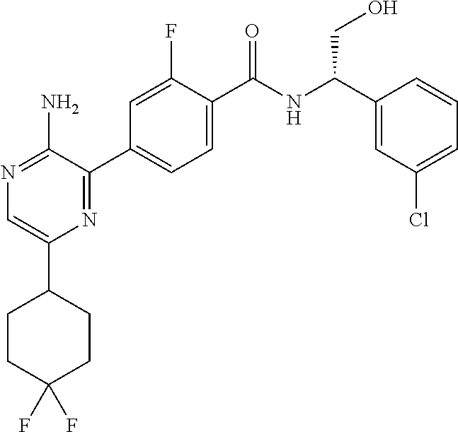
N1=C(N)C(C2=CC=C(C(NC(C3=CC(Cl)=CC=C3)CO)=O)C(F)=C2)=NC(C2CCC(F)(F)CC2)=C1
